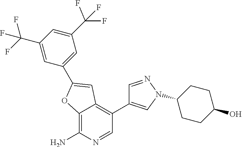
C12=C(N)N=CC(C3=CN(C4CCC(O)CC4)N=C3)=C1C=C(C1=CC(C(F)(F)F)=CC(C(F)(F)F)=C1)O2
